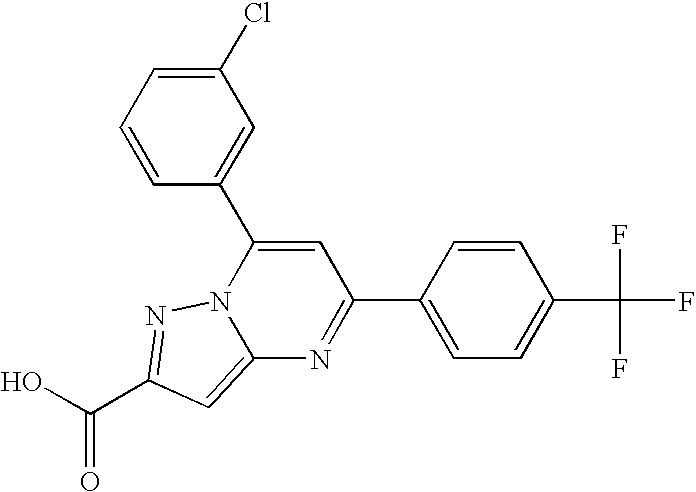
O=C(O)C1=NN2C(=C1)N=C(C1=CC=C(C(F)(F)F)C=C1)C=C2C1=CC(Cl)=CC=C1
